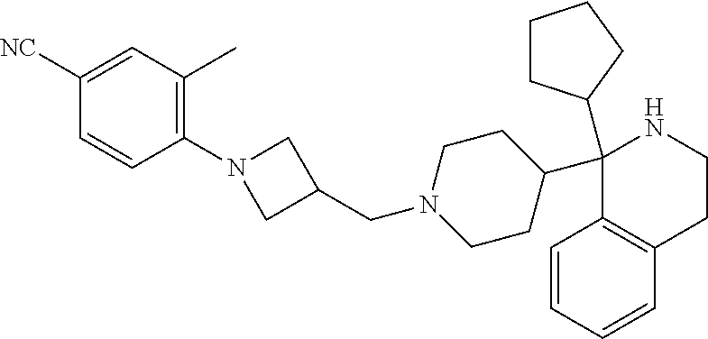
C1(C2CCCC2)(C2CCN(CC3CN(C4=C(C)C=C([NC])C=C4)C3)CC2)C2=C(CCN1)C=CC=C2
